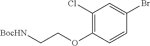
[BocHN]CCOC1=C(Cl)C=C(Br)C=C1
